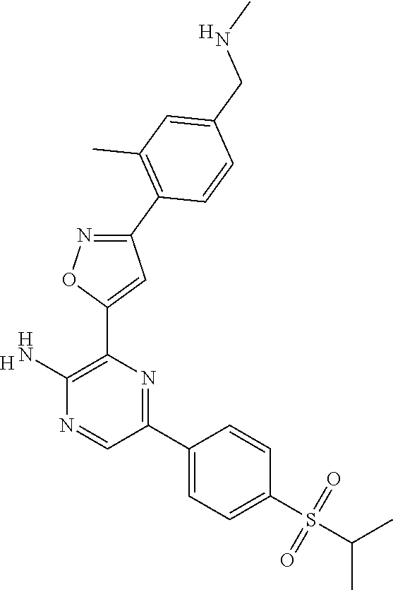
[H].C1(N)=C(C2=CC(C3=C(C)C=C(CNC)C=C3)=NO2)N=C(C2=CC=C(S(=O)(=O)C(C)C)C=C2)C=N1.[H]
